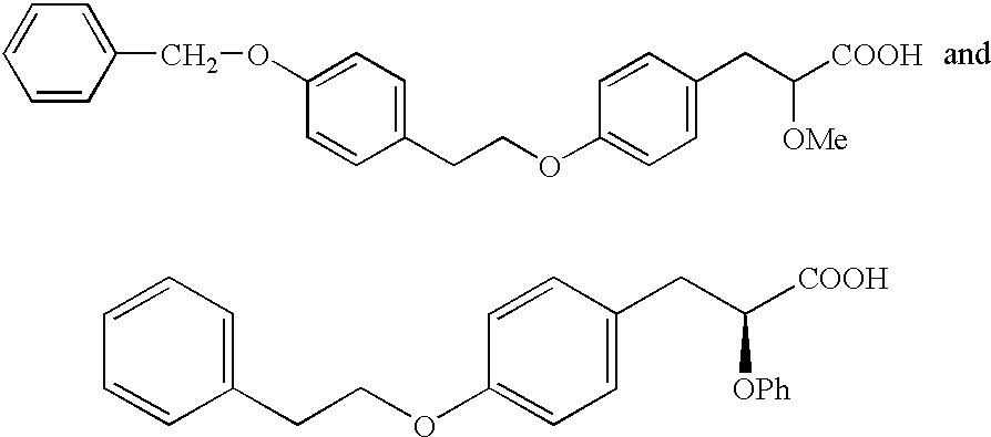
C1=CC(COC2=CC=C(CCOC3=CC=C(CC([COOH])[OMe])C=C3)C=C2)=CC=C1.C1(CCOC2=CC=C(CC([COOH])[OPh])C=C2)=CC=CC=C1
